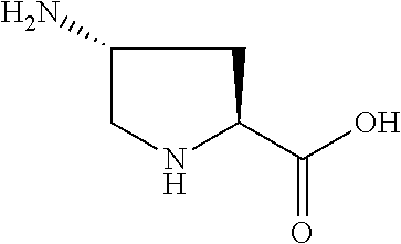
C1(N)CNC(C(O)=O)C1
